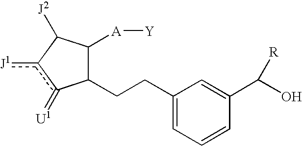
C1(CCC2=CC=CC(C(O)[R])=C2)C([A][Y])C([J2])c([J1])c1=[U1]
